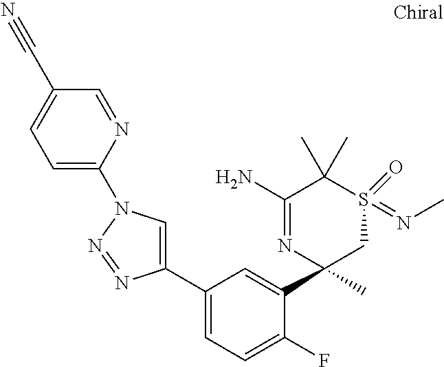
N1=NC(C2=CC=C(F)C(C3(C)CS(=NC)(=O)C(C)(C)C(N)=N3)=C2)=CN1C1=CC=C(C#N)C=N1
